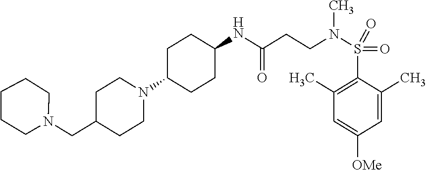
C1C(N2CCC(CN3CCCCC3)CC2)CCC(NC(CCN(S(C2=C(C)C=C([OMe])C=C2C)(=O)=O)C)=O)C1
